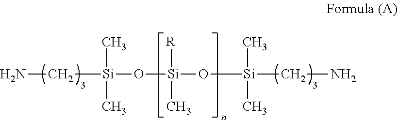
NC[Si](C)(C)O[Si]([R])(C)O[Si](C)(C)CN
